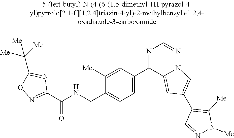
C1(C(NCC2=CC=C(C3=NC=NN4C3=CC(C3=C([Me])N([Me])N=C3)=C4)C=C2[Me])=O)=NOC(C([Me])([Me])[Me])=N1
